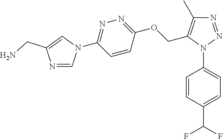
C1=CC(N2N=NC(C)=C2COC2=NN=C(N3C=NC(CN)=C3)C=C2)=CC=C1C(F)F
